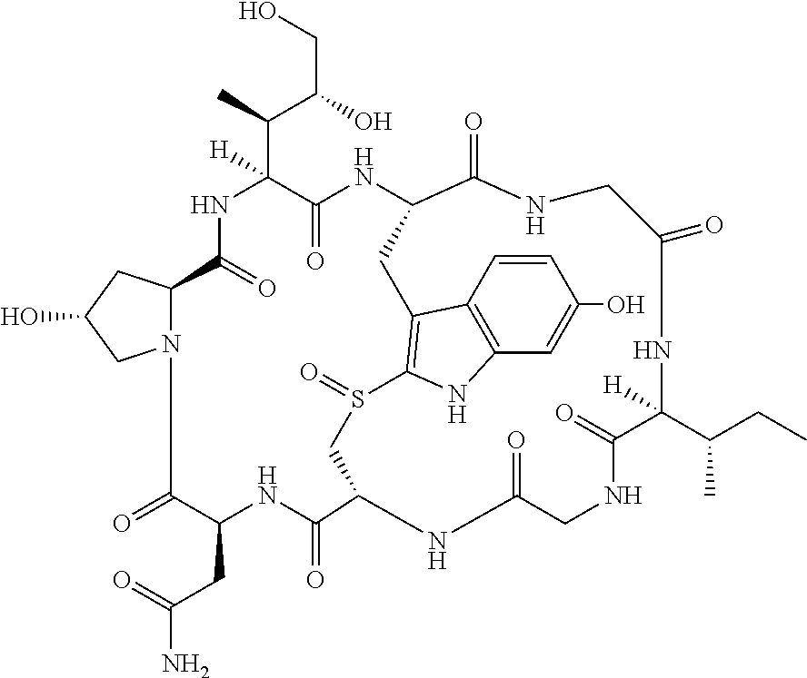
N12C(CC(O)C1)C(=O)NC(C(C)C(CO)O)([H])C(=O)NC1C(=O)NCC(=O)NC(C(CC)C)([H])C(=O)NCC(=O)NC(CS(=O)C3=C(C4=C(C=C(O)C=C4)N3)C1)C(=O)NC(CC(N)=O)C(=O)C2
